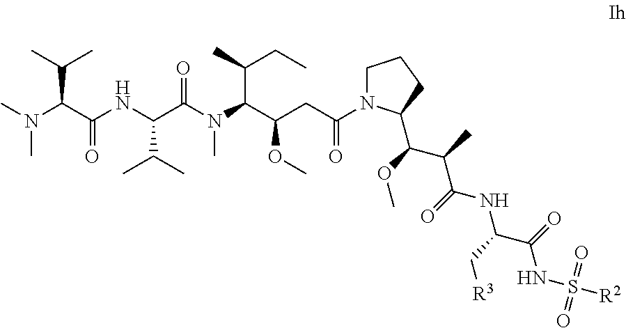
C1N(C(CC(C(N(C(C(NC(C(N(C)C)C(C)C)=O)C(C)C)=O)C)C(C)CC)OC)=O)C(C(OC)C(C)C(=O)NC(C(=O)NS([R2])(=O)=O)C[R3])CC1
